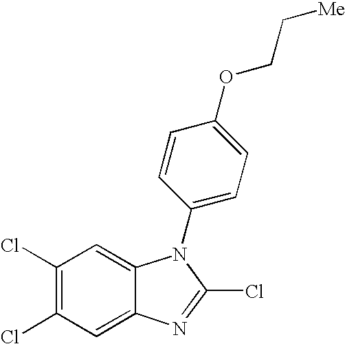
C1(Cl)=C(Cl)C=C2C(=C1)N(C1=CC=C(OCC[Me])C=C1)C(Cl)=N2
